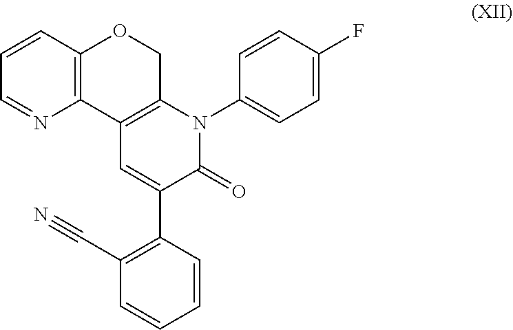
C12=C(C=CC=N1)OCC1=C2C=C(C2=C(C#N)C=CC=C2)C(=O)N1C1=CC=C(F)C=C1
